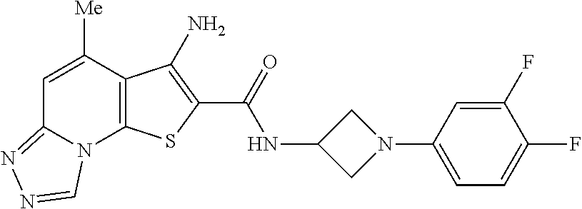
N(C(=O)C1=C(N)C2=C(N3C(=NN=C3)C=C2[Me])S1)C1CN(C2=CC=C(F)C(F)=C2)C1
